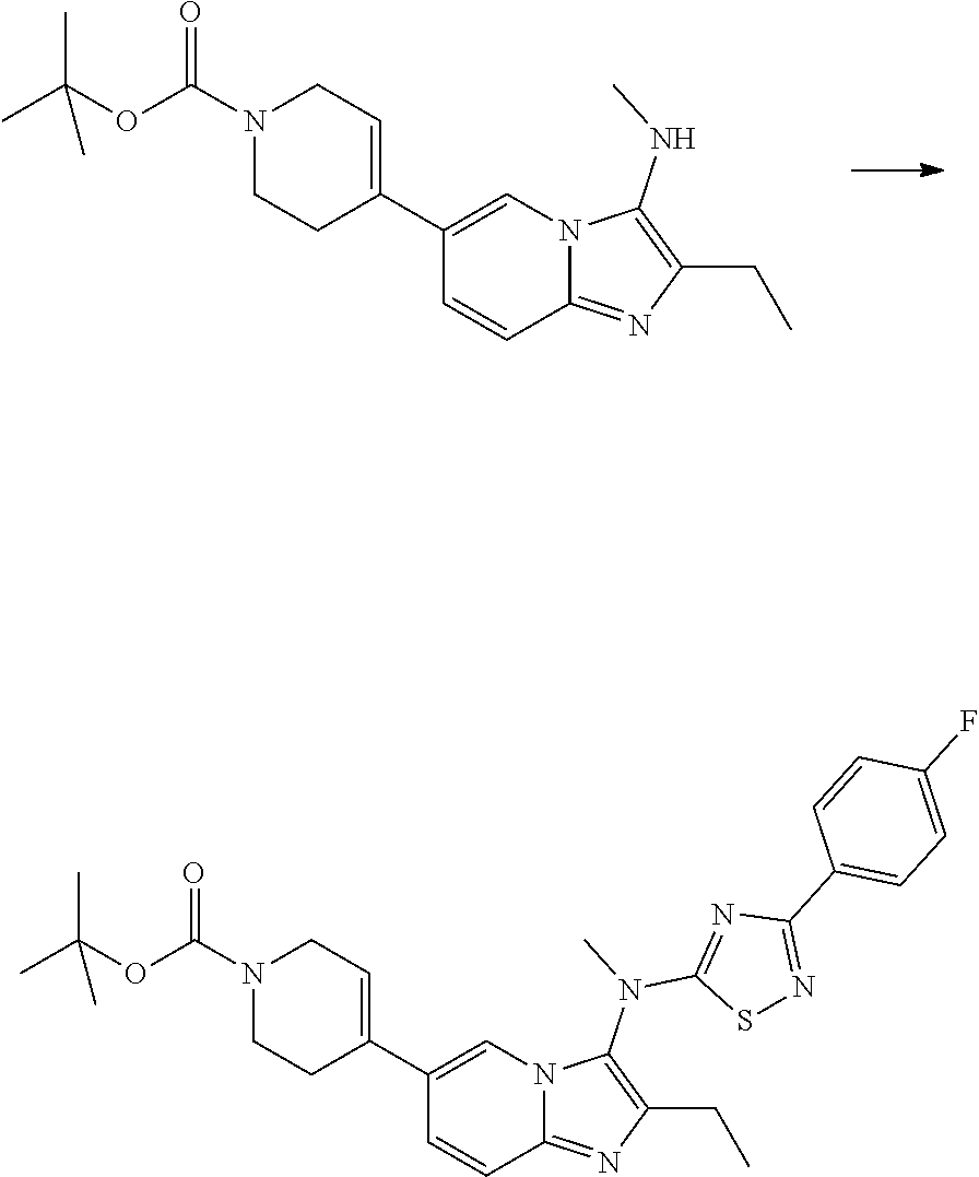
N12C(=NC(CC)=C1NC)C=CC(C1=CCN(C(OC(C)(C)C)=O)CC1)=C2.N12C(=NC(CC)=C1N(C)C1=NC(C3=CC=C(F)C=C3)=NS1)C=CC(C1=CCN(C(OC(C)(C)C)=O)CC1)=C2
